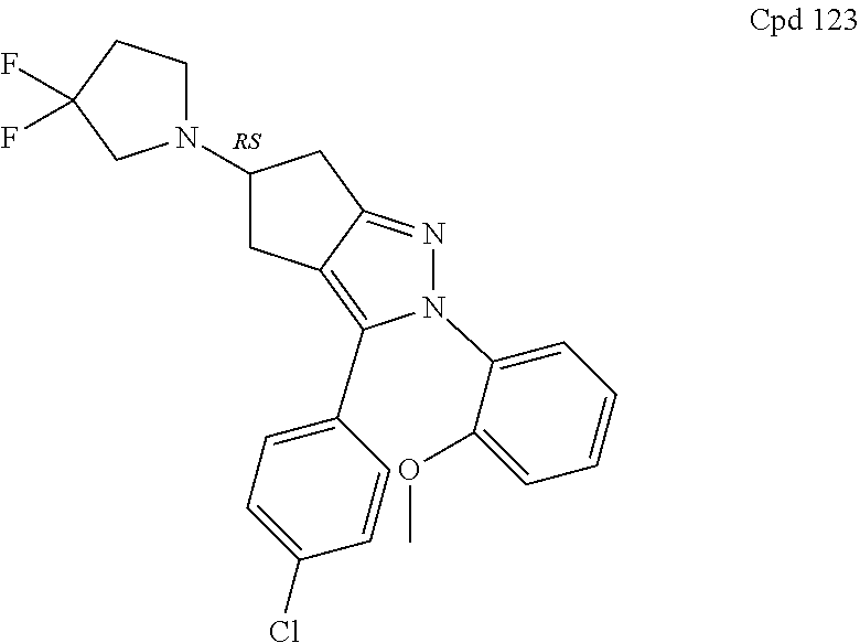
N1(C2CC3=C(C4=CC=C(Cl)C=C4)N(C4=CC=CC=C4OC)N=C3C2)CCC(F)(F)C1
